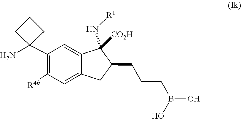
B([OH])(CCCC1CC2=CC([R4b])=C(C3(N)CCC3)C=C2C1([CO2H])N[R1])O
